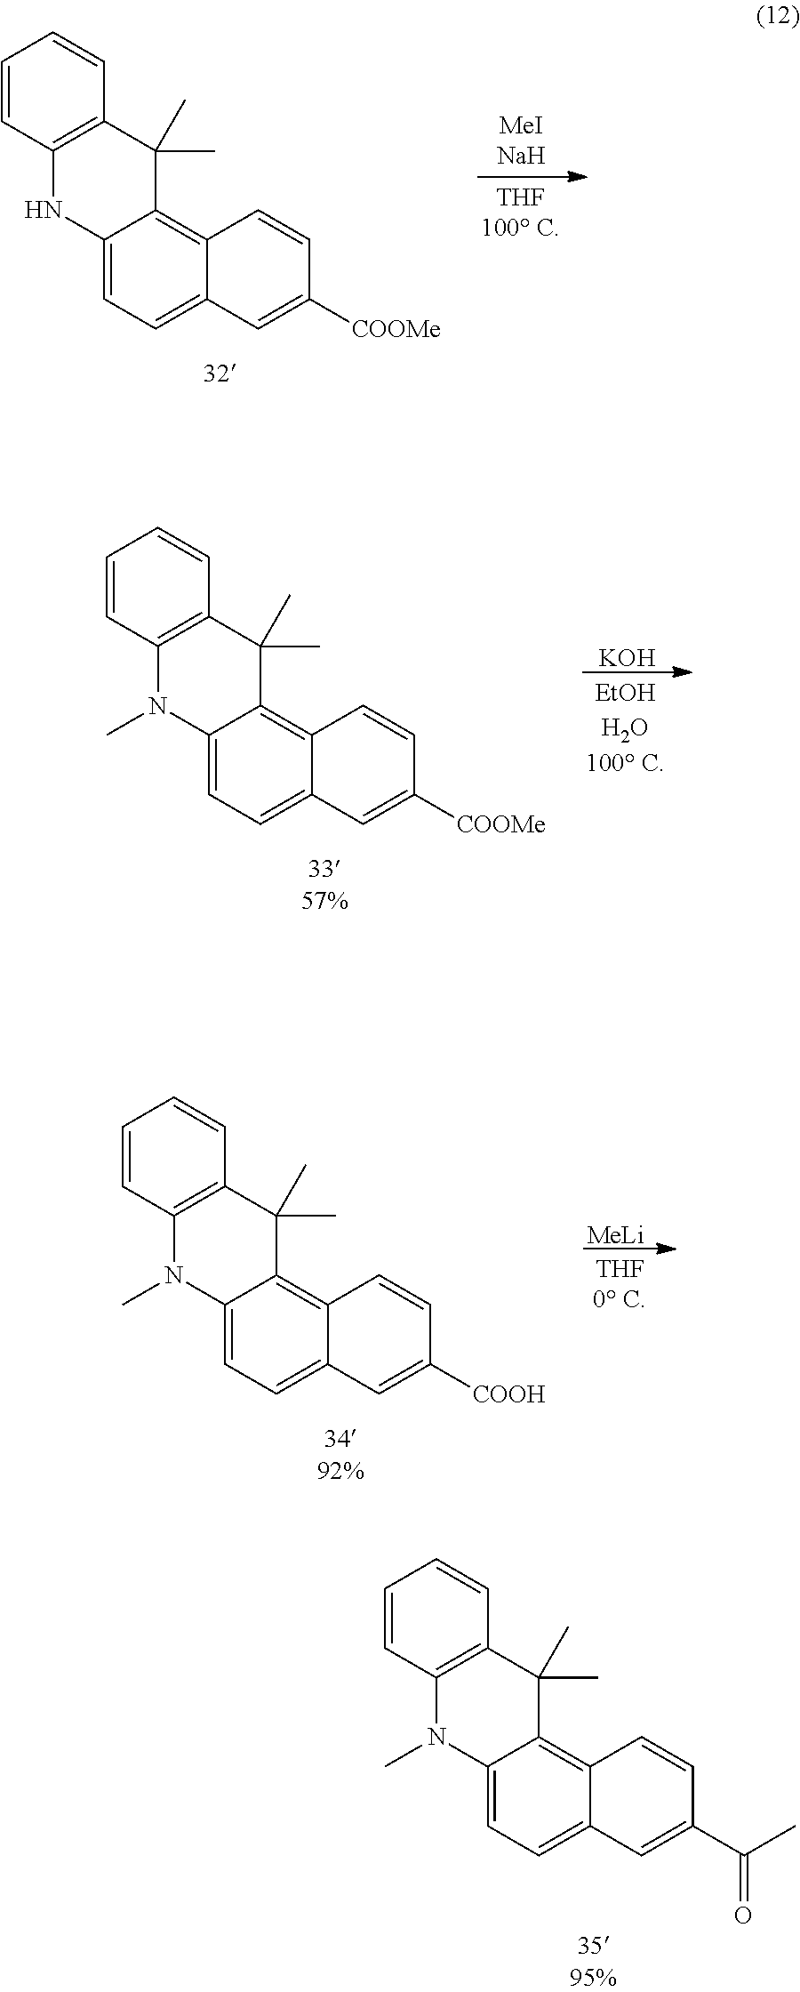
C1=CC2=C(C=C1)C(C)(C)C1=C3C(=CC=C1N2)C=C([COOMe])C=C3.C1=CC2=C(C=C1)C(C)(C)C1=C3C(=CC=C1N2C)C=C([COOMe])C=C3.[KOH].C1=CC2=C(C=C1)C(C)(C)C1=C3C(=CC=C1N2C)C=C([COOH])C=C3.[MeLi].C1=CC2=C(C=C1)C(C)(C)C1=C3C(=CC=C1N2C)C=C(C(C)=O)C=C3
